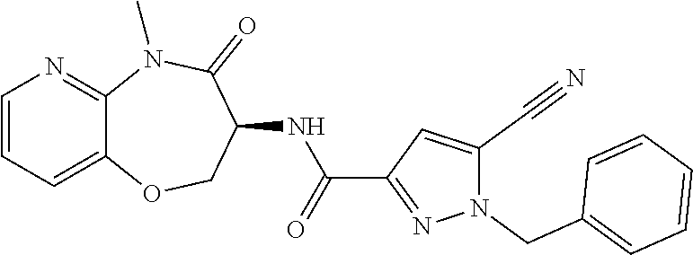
C12=CC=CN=C1N(C)C(=O)C(NC(C1=NN(CC3=CC=CC=C3)C(C#N)=C1)=O)CO2
